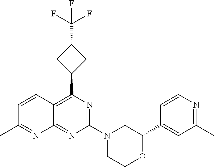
C1(C2=CC(C)=NC=C2)OCCN(C2=NC(C3CC(C(F)(F)F)C3)=C3C(=N2)N=C(C)C=C3)C1
